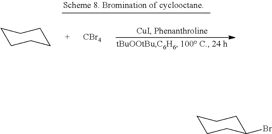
C1CCCCC1.[CBr4].C1CCC(Br)CC1
